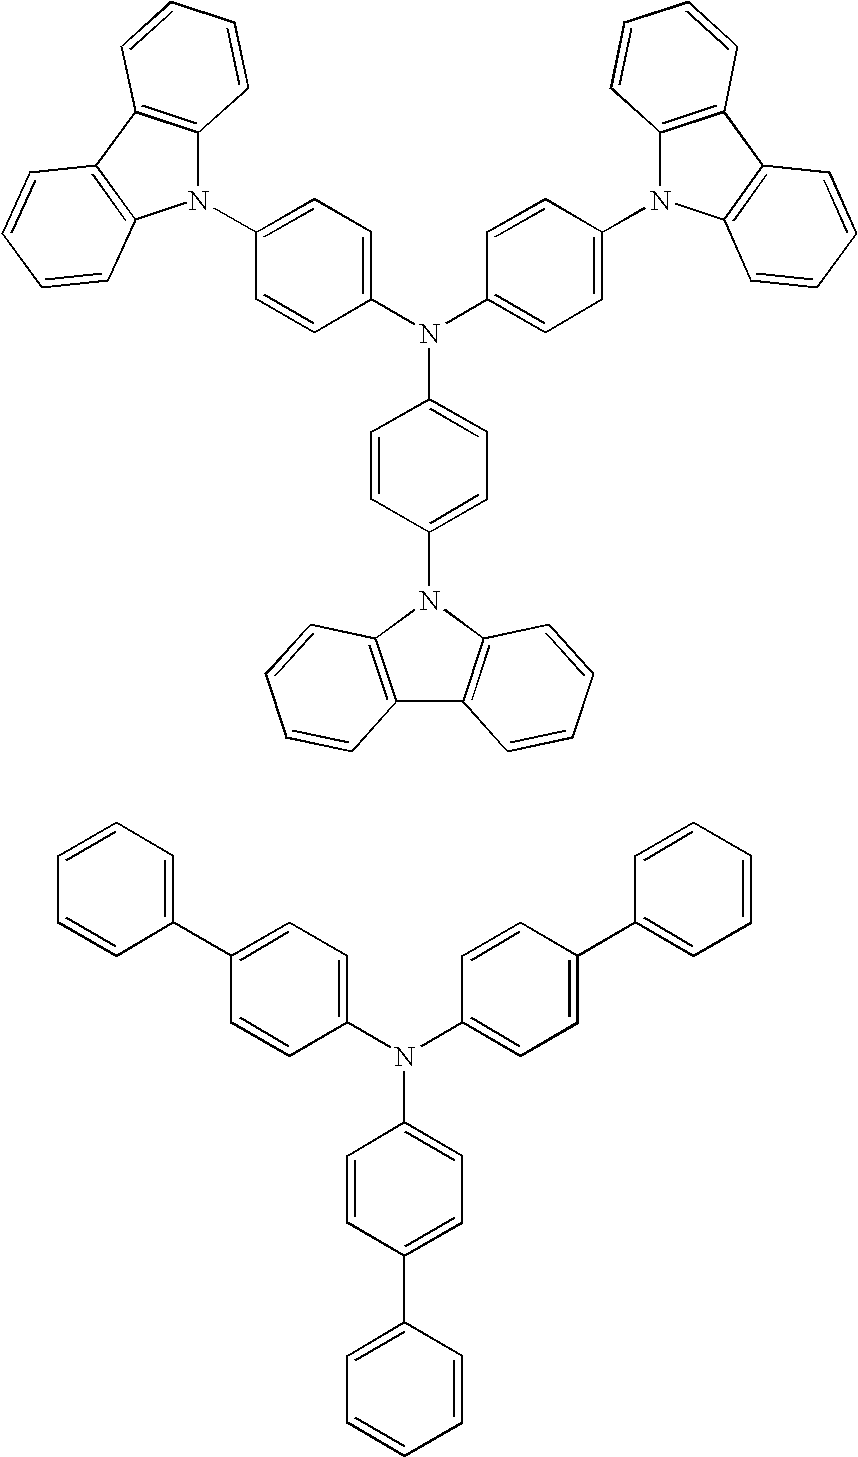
N1(C2=CC=C(N(C3=CC=C(N4C5=C(C6=C4C=CC=C6)C=CC=C5)C=C3)C3=CC=C(N4C5=C(C6=C4C=CC=C6)C=CC=C5)C=C3)C=C2)C2=C(C3=C1C=CC=C3)C=CC=C2.C1(C2=CC=CC=C2)=CC=C(N(C2=CC=C(C3=CC=CC=C3)C=C2)C2=CC=C(C3=CC=CC=C3)C=C2)C=C1
